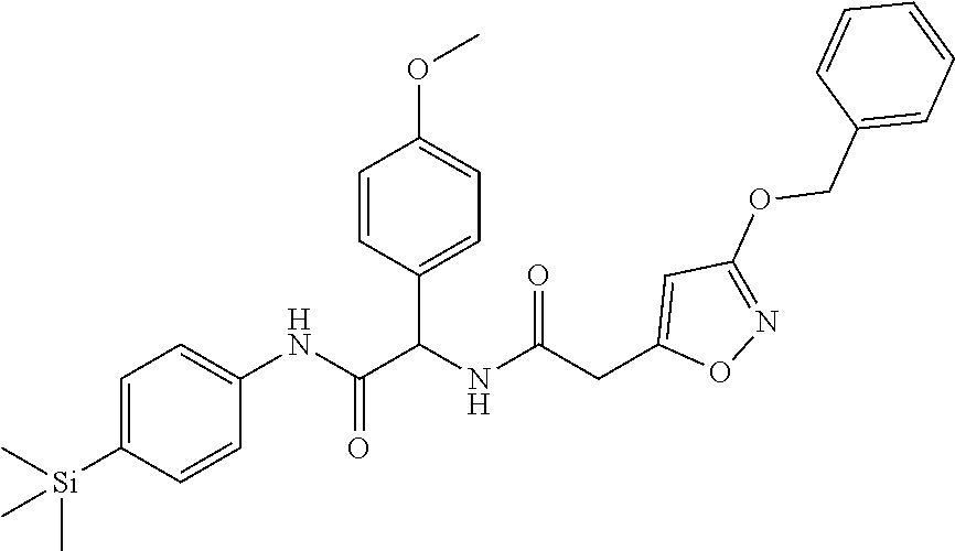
C1=C([Si](C)(C)C)C=CC(NC(=O)C(NC(CC2=CC(OCC3=CC=CC=C3)=NO2)=O)C2=CC=C(OC)C=C2)=C1
